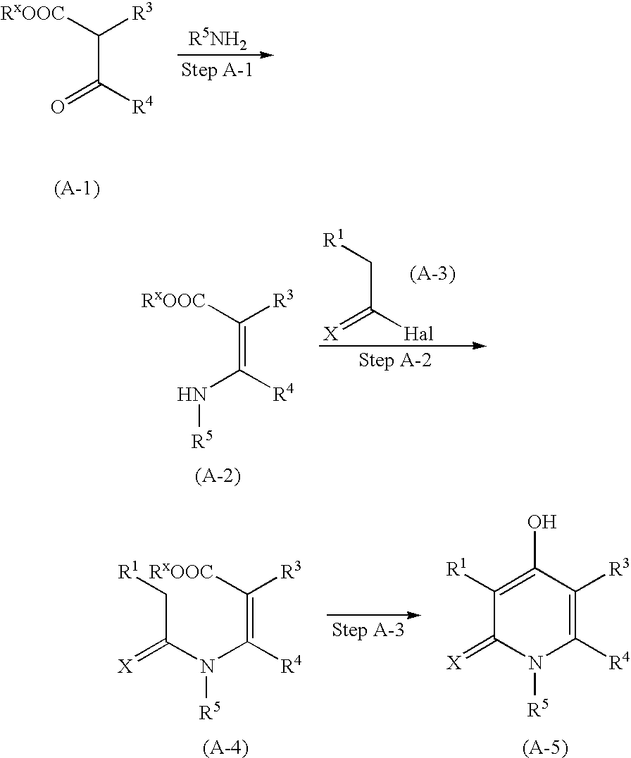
[RxOOC]C([R3])C(=O)[R4].[RxOOC]C([R3])=C(N[R5])[R4].[R1]CC([Hal])=[X].[RxOOC]C([R3])=C(N([R5])C(=[X])C[R1])[R4].C1([R1])=C(O)C([R3])=C([R4])N([R5])C1=[X]
